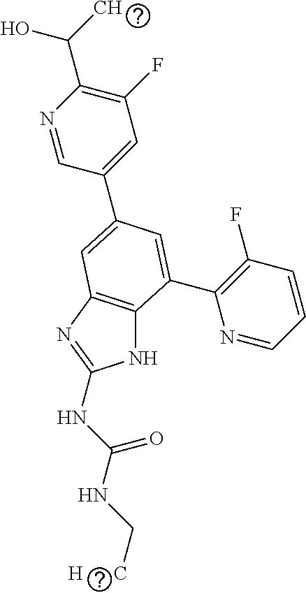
N1C2=C(N=C1NC(NC[H      C])=O)C=C(C1=CC(F)=C(C(C)O)N=C1)C=C2C1=C(F)C=CC=N1
